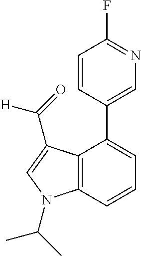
C1=CC(C2=CC=CC3=C2C(C(=O)[H])=CN3C(C)C)=CN=C1F
